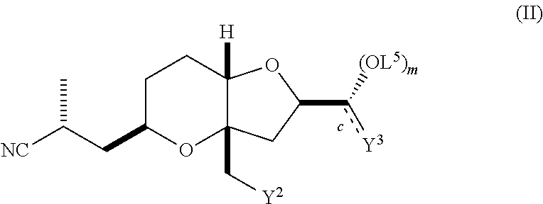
C1C(CC([NC])C)OC2(C[Y2])C([H])(C1)OC(c([Y3])[(OL5)m])C2
